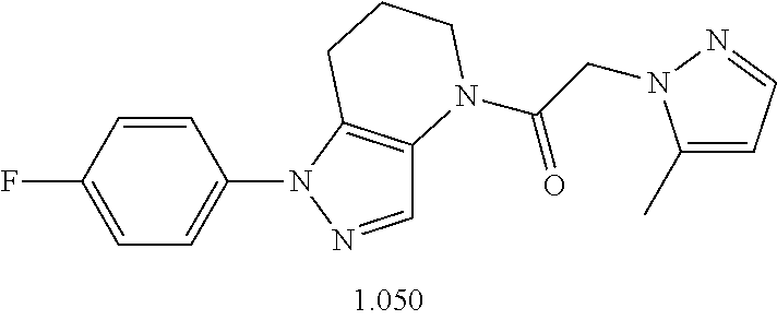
C1=CC(F)=CC=C1N1N=CC2=C1CCCN2C(CN1C(C)=CC=N1)=O
